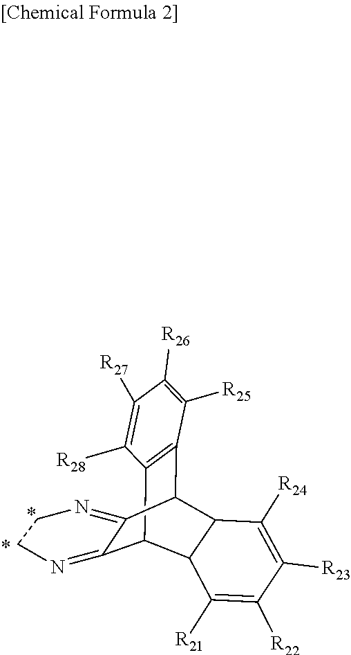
C12=NCCN=C1C1C3C(C2C2=C1C([R25])=C([R26])C([R27])=C2[R28])C([R21])=C([R22])C([R23])=C3[R24]
